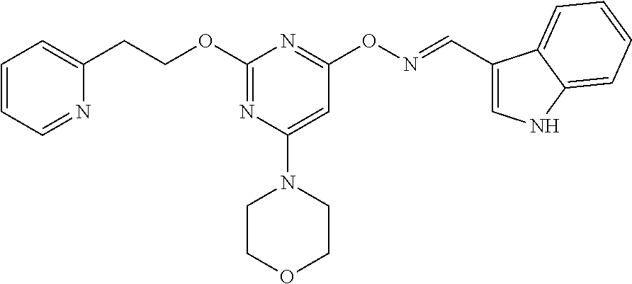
C(OC1=NC(N2CCOCC2)=CC(ON=CC2=CNC3=CC=CC=C23)=N1)CC1=CC=CC=N1
